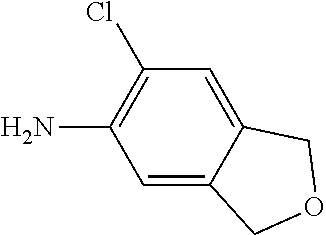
C1=C2C(=CC(Cl)=C1N)COC2
